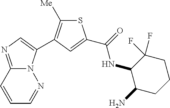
C12=NC=C(C3=C([Me])SC(C(=O)NC4C(N)CCCC4(F)F)=C3)N1N=CC=C2
